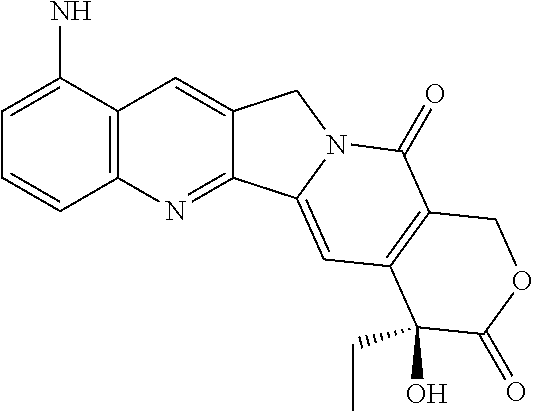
C12=C(C(N)=CC=C1)C=C1C(=N2)C2=CC3=C(C(=O)N2C1)COC(=O)C3(O)CC
